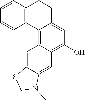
C1=CC2=C(C=C1)C1=C3C(=C(O)C=C1CC2)C=C1C(=C3)SCN1C
